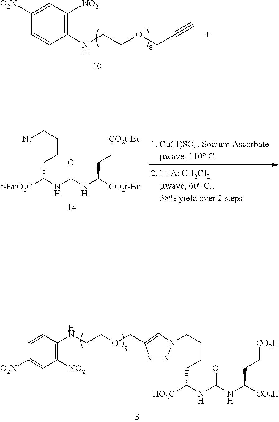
C(CC[CO2H])([CO2H])NC(NC([HO2C])CCCCN1N=NC(COCCNC2=C([NO2])C=C([O2N])C=C2)=C1)=O.N(CCOCC#C)C1=C([NO2])C=C([O2N])C=C1.C(CC[CO2t-Bu])([CO2t-Bu])NC(NC([t-BuO2C])CCCC[N3])=O
